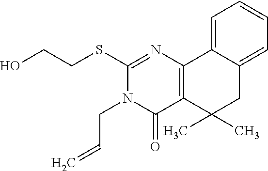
C(CSC1=NC2=C(C(=O)N1CC=C)C(C)(C)CC1=CC=CC=C21)O
